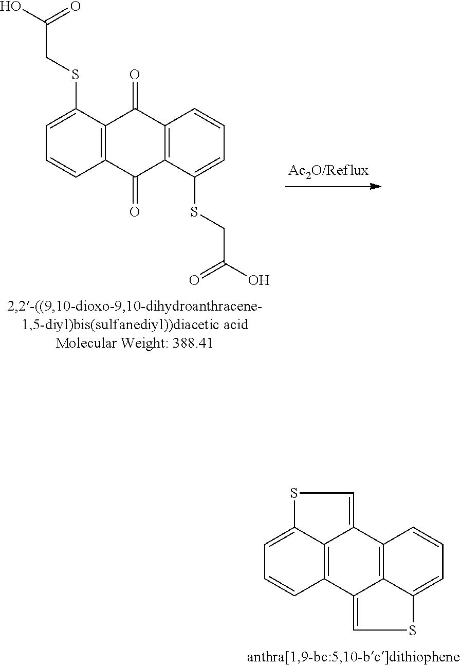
C12=C(C(SCC(O)=O)=CC=C1)C(=O)C1=C(C2=O)C(SCC(O)=O)=CC=C1.C12=C3C(=CC=C1)SC=C3C1=C3C2=CSC3=CC=C1
